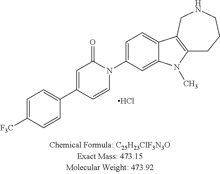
C1=C([F3C])C=CC(C2=CC(=O)N(C3=CC=C4C(=C3)N(C)C3=C4CNCCC3)C=C2)=C1.Cl
